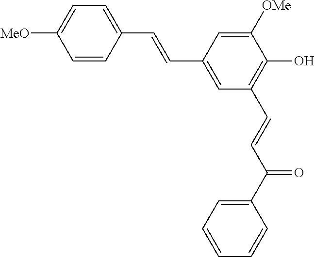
[MeO]C1=CC=C(C=CC2=CC(C=CC(C3=CC=CC=C3)=O)=C(O)C([OMe])=C2)C=C1
